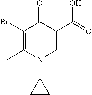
C1(Br)=C(C)N(C2CC2)C=C(C(=O)O)C1=O
